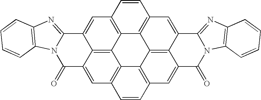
C12=C3C=CC4=C1C1=C5C(=C4)C4=NC6=C(N4C(=O)C5=CC4=C1C1=C(C=C4)C=C4C(=C21)C(=C3)C1=NC2=C(N1C4=O)C=CC=C2)C=CC=C6
